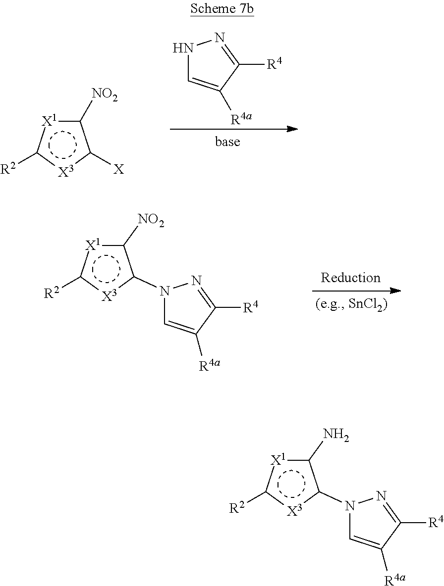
[NO2]c1[X1]c([R2])[X3]c1N1C=C([R4a])C([R4])=N1.Nc1[X1]c([R2])[X3]c1N1C=C([R4a])C([R4])=N1.N1C=C([R4a])C([R4])=N1.[NO2]c1[X1]c([R2])[X3]c1[X]
